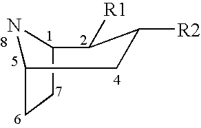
C12CCC(N1)CCC([R2])C2[R1]
